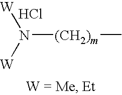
N([(CH2)m]C)([W])[W].Cl
